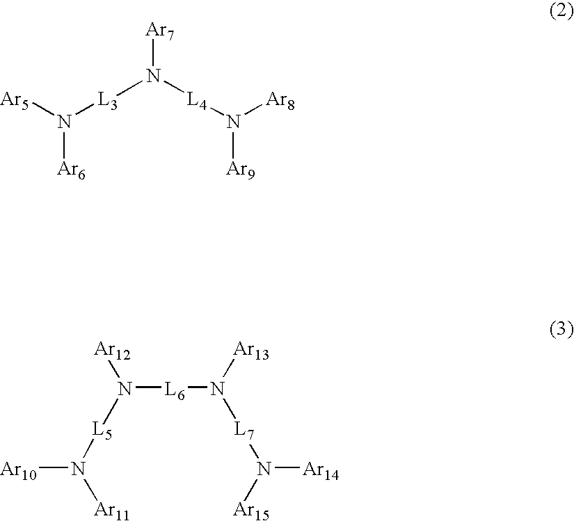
[Ar7]N([L3]N([Ar6])[Ar5])[L4]N([Ar9])[Ar8].N([L6]N([L7]N([Ar14])[Ar15])[Ar13])([L5]N([Ar10])[Ar11])[Ar12]
